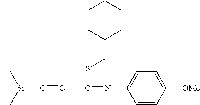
C(C(=NC1=CC=C([OMe])C=C1)SCC1CCCCC1)#C[Si](C)(C)C
